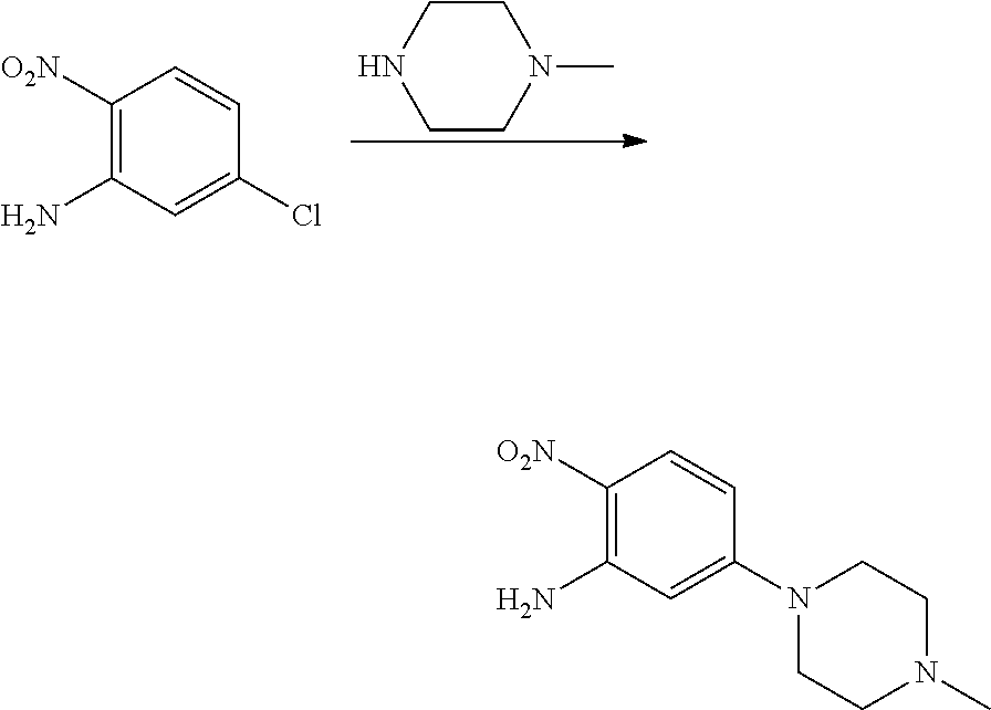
C1CN(C)CCN1.C1([O2N])=C(N)C=C(Cl)C=C1.C1([O2N])=C(N)C=C(N2CCN(C)CC2)C=C1
